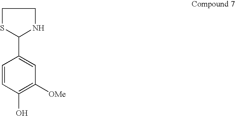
C1(C2SCCN2)=CC([OMe])=C(O)C=C1
